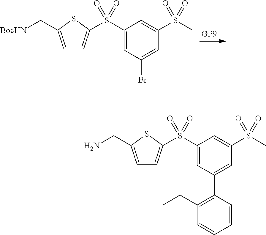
C1=C(C[BocHN])SC(S(C2=CC(Br)=CC(S(=O)(=O)C)=C2)(=O)=O)=C1.C1=C(CN)SC(S(C2=CC(C3=C(CC)C=CC=C3)=CC(S(C)(=O)=O)=C2)(=O)=O)=C1
